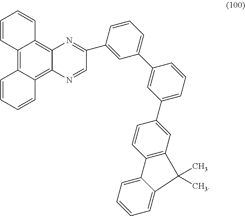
C1=CC2=C3C(=C4C(=C2C=C1)N=C(C1=CC(C2=CC(C5=CC6=C(C=C5)C5=CC=CC=C5C6(C)C)=CC=C2)=CC=C1)C=N4)C=CC=C3
